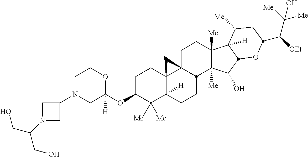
C1N(C2CN(C(CO)CO)C2)CC(OC2C([Me])([Me])C3([H])C4(CC2)C2(CCC5([Me])C([Me])(C(O)C6C5([H])C([Me])CC(C([OEt])C([Me])([Me])O)O6)C2CC3)C4)([H])OC1
